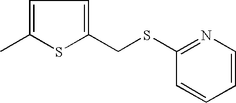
C1=C(C)SC(CSC2=NC=CC=C2)=C1
